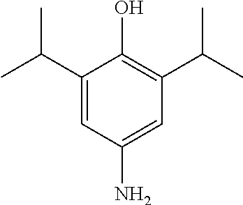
C1(C(C)C)=CC(N)=CC(C(C)C)=C1O
